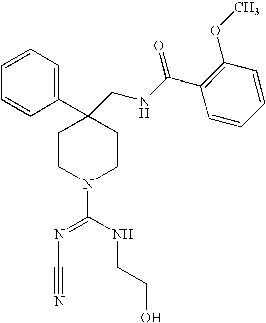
C1=CC=CC(C2(CNC(C3=C(OC)C=CC=C3)=O)CCN(C(NCCO)=NC#N)CC2)=C1
